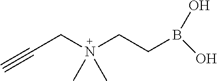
C(CN(CCB(O)O)(C)C)#C
